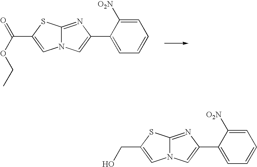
N12C(=NC(C3=CC=CC=C3[O2N])=C1)SC(C(=O)OCC)=C2.N12C(=NC(C3=CC=CC=C3[O2N])=C1)SC(CO)=C2
